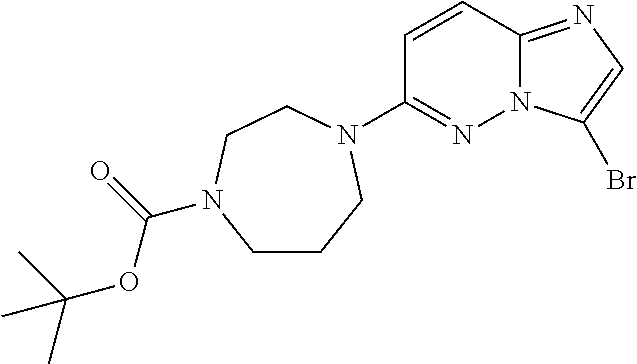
C1(N2CCCN(C(=O)OC(C)(C)C)CC2)=NN2C(=NC=C2Br)C=C1
